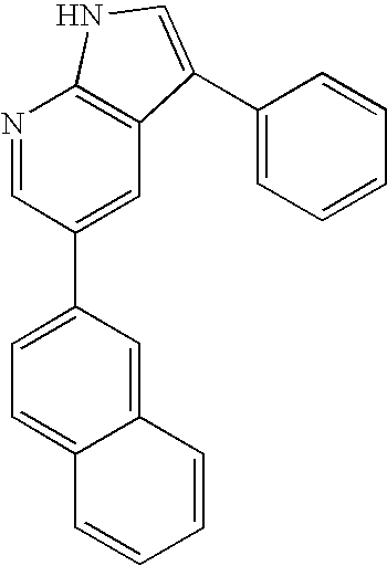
N1=CC(C2=CC=C3C(=C2)C=CC=C3)=CC2=C1NC=C2C1=CC=CC=C1
